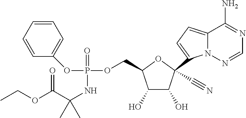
C12=CC=C(C3(C#N)C(O)C(O)C(COP(OC4=CC=CC=C4)(=O)NC(C(OCC)=O)(C)C)O3)N1N=CN=C2N
